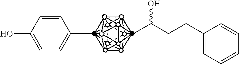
CC1=CC=C(O)C=C1.CC(CCC1=CC=CC=C1)O
